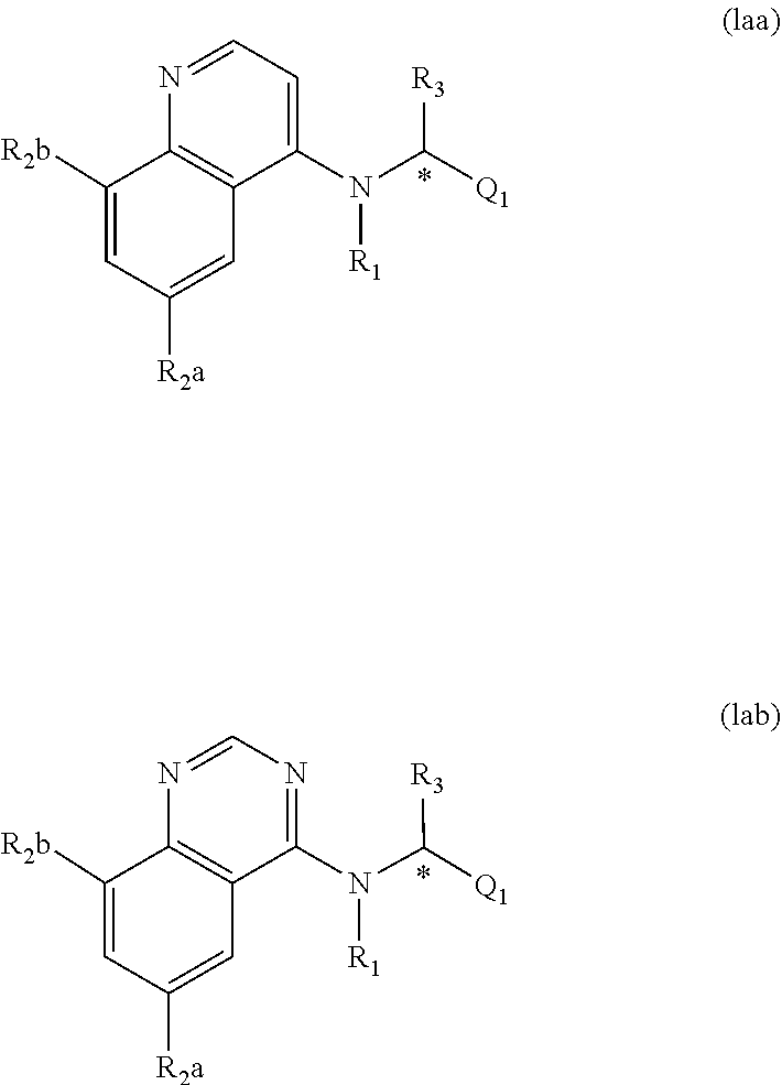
[R1]N(C1=CC=NC2=C1C=C([R2a])C=C2[R2b])C([R3])[Q1].N([R1])(C([R3])[Q1])C1=NC=NC2=C1C=C([R2a])C=C2[R2b]
